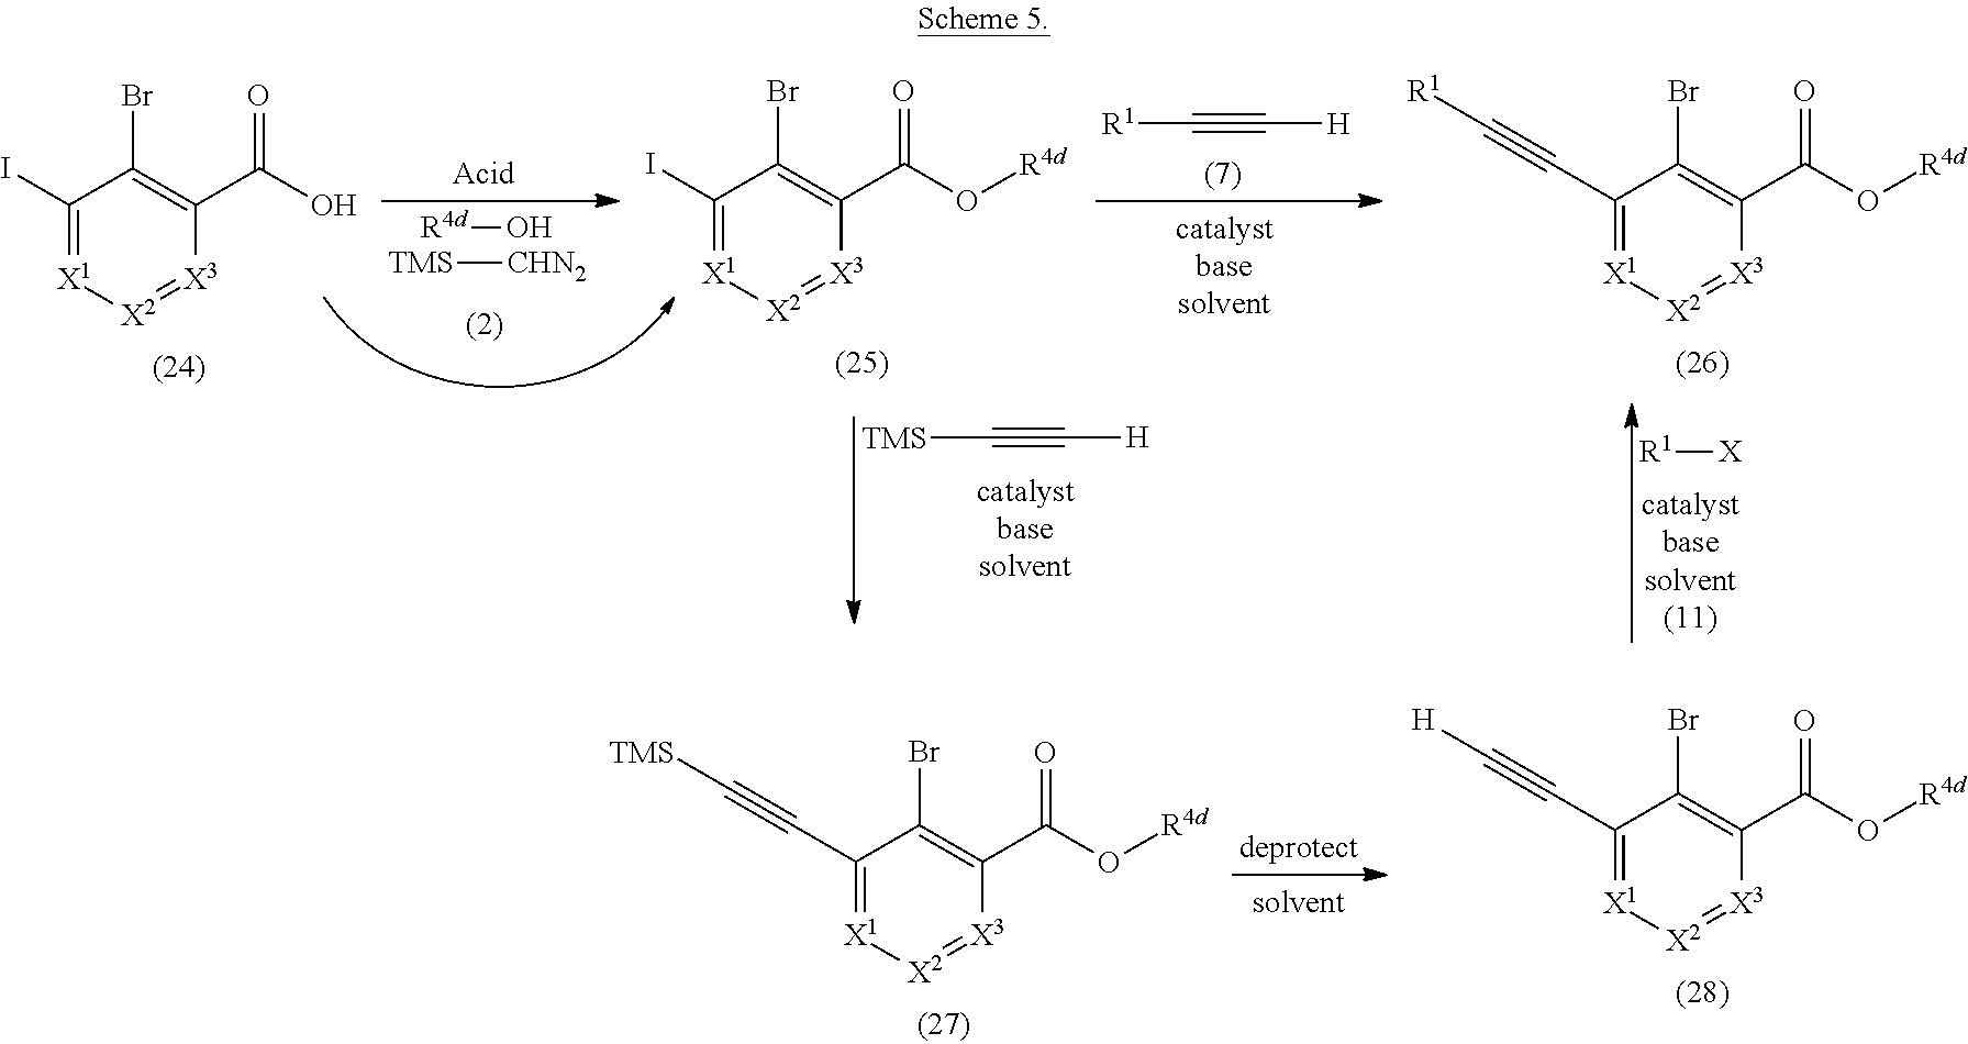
[R4d]O.[TMS][CHN2].C1(I)=[X1][X2]=[X3]C(C(O[R4d])=O)=C1Br.[R1]C#C[H].[R1][X].C1(I)=[X1][X2]=[X3]C(C(O)=O)=C1Br.C1(C#C[R1])=[X1][X2]=[X3]C(C(O[R4d])=O)=C1Br.C1(C#C[H])=[X1][X2]=[X3]C(C(O[R4d])=O)=C1Br.C1(C#C[TMS])=[X1][X2]=[X3]C(C(O[R4d])=O)=C1Br.[TMS]C#C[H]
